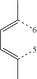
[6]C(=CC=C([5])C)C
